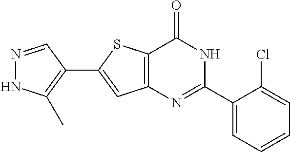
N1=CC(C2=CC3=C(S2)C(=O)NC(C2=CC=CC=C2Cl)=N3)=C(C)N1
